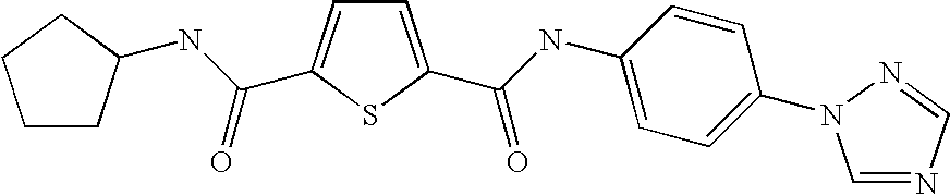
C1=C(C(=O)NC2=CC=C(N3C=NC=N3)C=C2)SC(C(NC2CCCC2)=O)=C1
